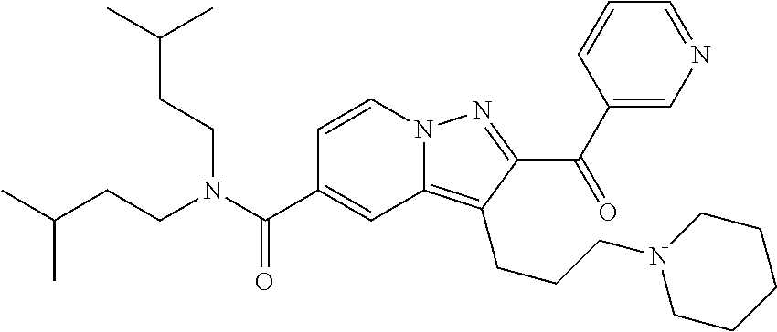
N12C(=C(CCCN3CCCCC3)C(C(C3=CN=CC=C3)=O)=N1)C=C(C(N(CCC(C)C)CCC(C)C)=O)C=C2
